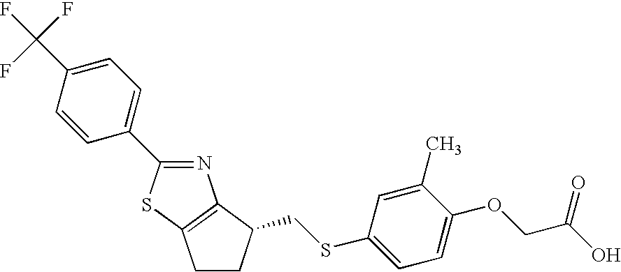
N1=C(C2=CC=C(C(F)(F)F)C=C2)SC2=C1C(CSC1=CC=C(OCC(=O)O)C(C)=C1)CC2
